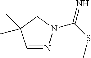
C1=NN(C(=N)SC)CC1(C)C
